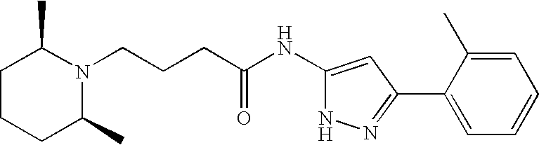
C(CCC(NC1=CC(C2=CC=CC=C2C)=NN1)=O)N1C(C)CCCC1C
